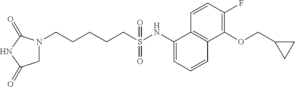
N1(CCCCCS(NC2=CC=CC3=C2C=CC(F)=C3OCC2CC2)(=O)=O)CC(=O)NC1=O
